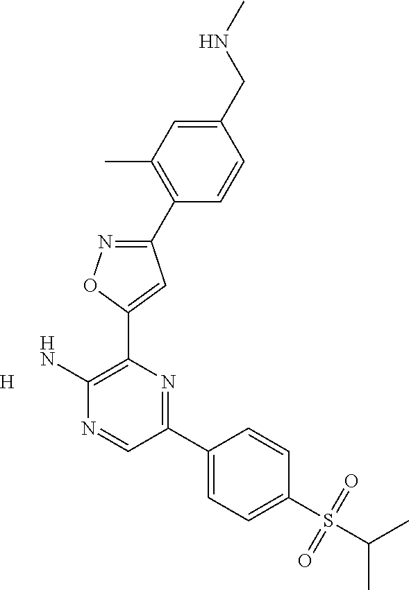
[H].C1(C2=C(C)C=C(CNC)C=C2)=NOC(C2=C(N)N=CC(C3=CC=C(S(C(C)C)(=O)=O)C=C3)=N2)=C1
